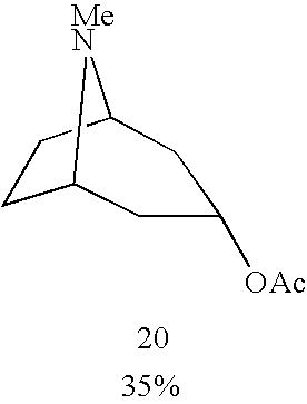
C12CCC([MeN]1)CC([OAc])C2
